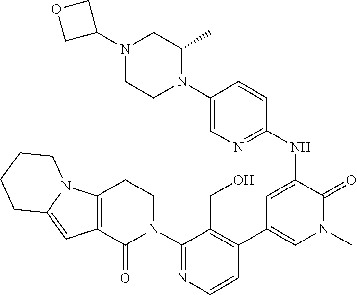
C12=C(C(=O)N(C3=NC=CC(C4=CN(C)C(=O)C(NC5=NC=C(N6C(C)CN(C7COC7)CC6)C=C5)=C4)=C3CO)CC1)C=C1N2CCCC1
